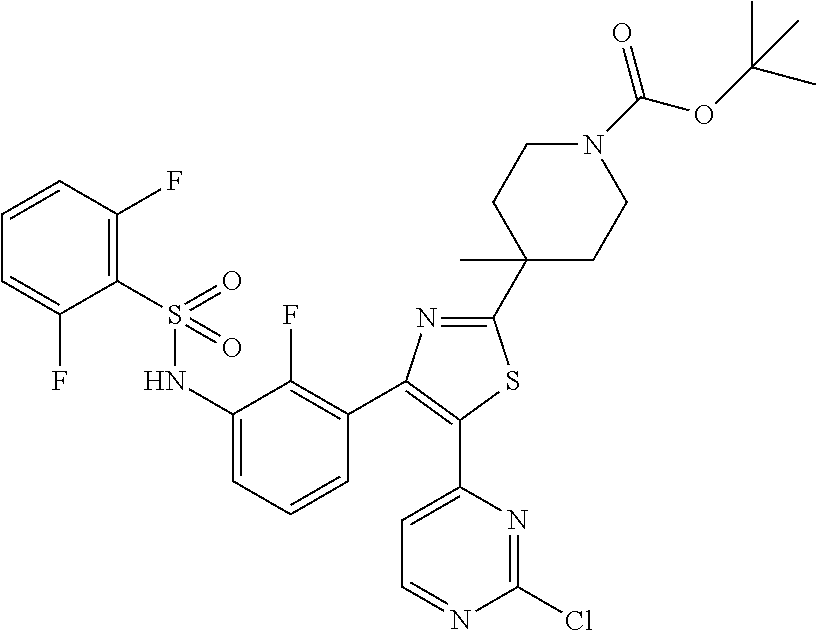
C1=C(F)C(S(=O)(NC2=CC=CC(C3=C(C4=CC=NC(Cl)=N4)SC(C4(C)CCN(C(OC(C)(C)C)=O)CC4)=N3)=C2F)=O)=C(F)C=C1
